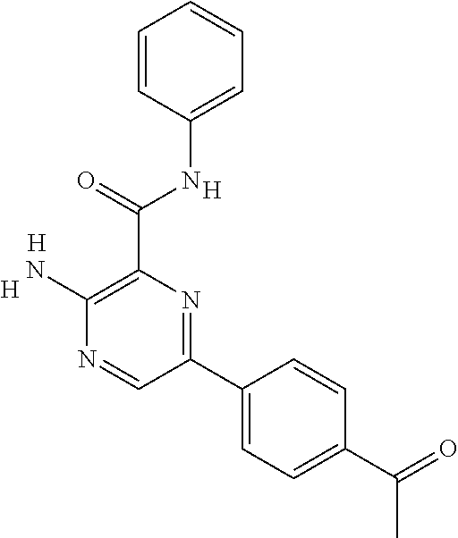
[H].[H].C1(N)=C(C(NC2=CC=CC=C2)=O)N=C(C2=CC=C(C(C)=O)C=C2)C=N1.[H]
